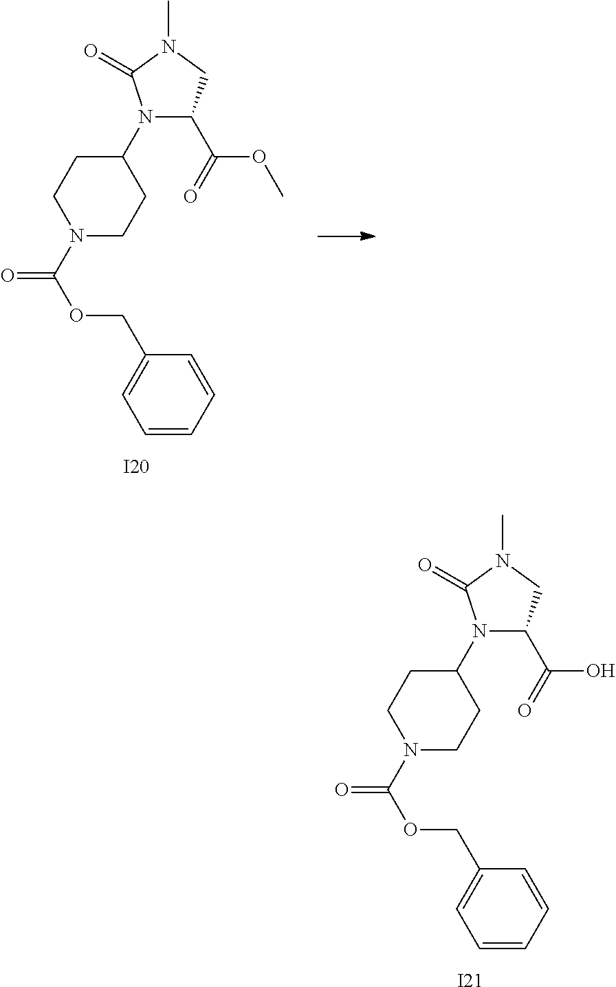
C1=CC=CC(COC(=O)N2CCC(N3C(C(=O)OC)CN(C)C3=O)CC2)=C1.[I20].C1=CC=CC(COC(=O)N2CCC(N3C(C(=O)O)CN(C)C3=O)CC2)=C1.[I21]
